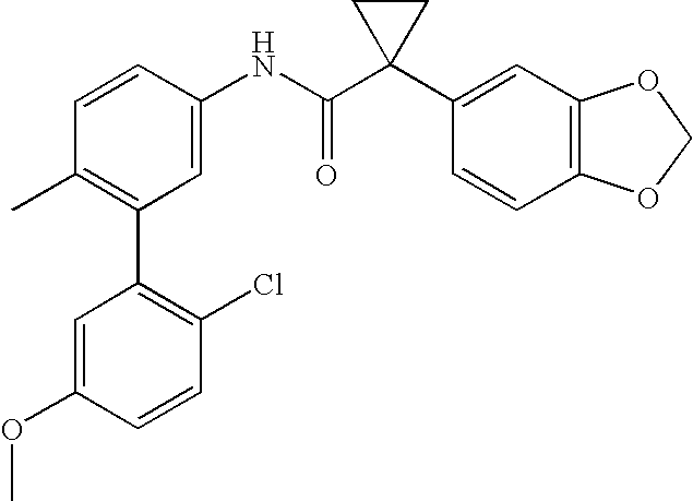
C1=CC(NC(C2(C3=CC4=C(C=C3)OCO4)CC2)=O)=CC(C2=C(Cl)C=CC(OC)=C2)=C1C
